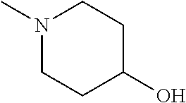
N1(C)CCC(O)CC1
